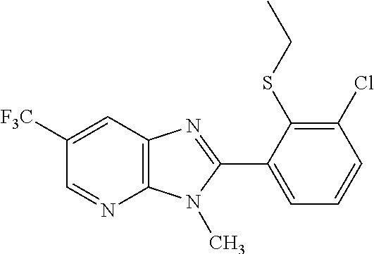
C12=C(C=C([F3C])C=N1)N=C(C1=CC=CC(Cl)=C1SCC)N2C
